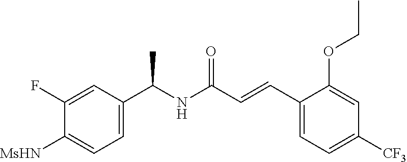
C1(C=CC(NC(C2=CC=C([MsHN])C(F)=C2)C)=O)=CC=C([CF3])C=C1OCC
